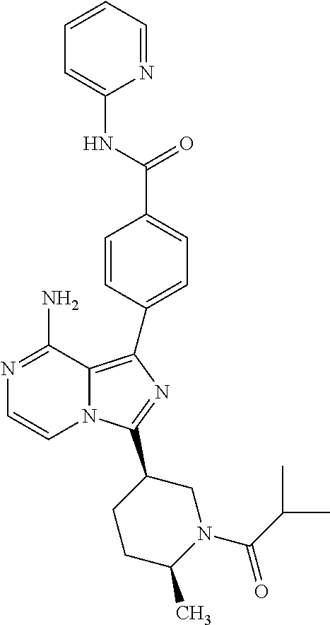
N1=C(N)C2=C(C3=CC=C(C(=O)NC4=CC=CC=N4)C=C3)N=C(C3CCC(C)N(C(=O)C(C)C)C3)N2C=C1
